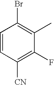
C1=CC([CN])=C(F)C(C)=C1Br
